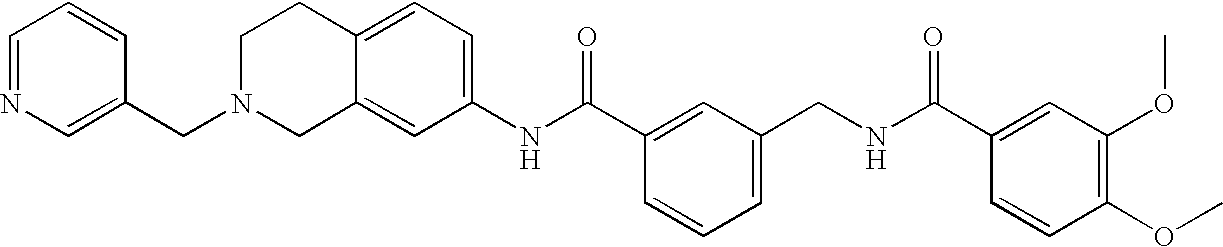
C12=CC(NC(C3=CC(CNC(C4=CC(OC)=C(OC)C=C4)=O)=CC=C3)=O)=CC=C1CCN(CC1=CN=CC=C1)C2
